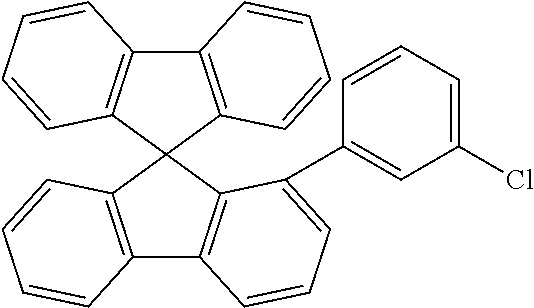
C12=C(C3(C4=C1C=CC=C4C1=CC(Cl)=CC=C1)C1=C(C4=C3C=CC=C4)C=CC=C1)C=CC=C2
